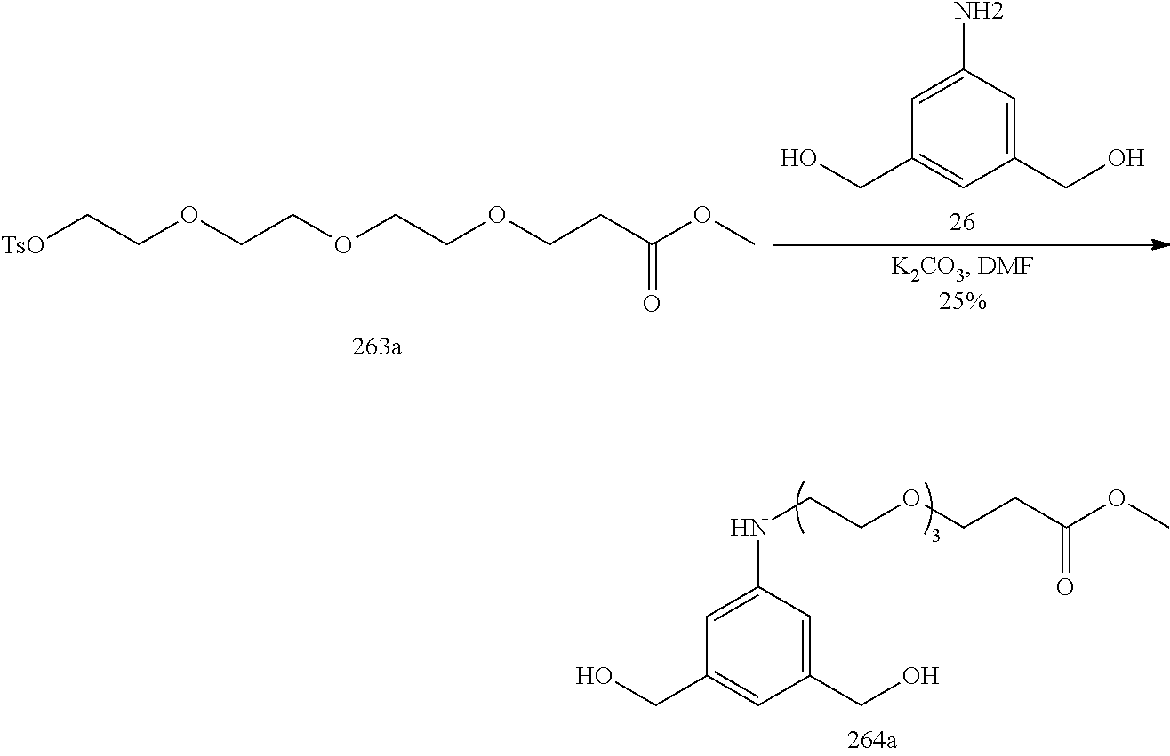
OCC1=CC(CO)=CC(N)=C1.[TsO]CCOCCOCCOCCC(OC)=O.OCC1=CC(CO)=CC(NCCOCCC(OC)=O)=C1
